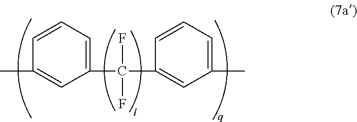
C1(C(F)(F)C2=CC(C)=CC=C2)=CC=CC(C)=C1
